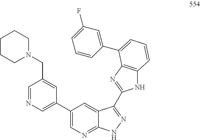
C1(C2=CN=CC(CN3CCCCC3)=C2)=CN=C2C(=C1)C(C1=NC3=C(N1)C=CC=C3C1=CC(F)=CC=C1)=NN2
